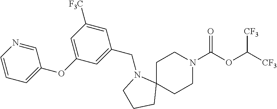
C1C2(CCN(C(OC([CF3])[CF3])=O)C1)N(CC1=CC(OC3=CC=CN=C3)=CC([F3C])=C1)CCC2
